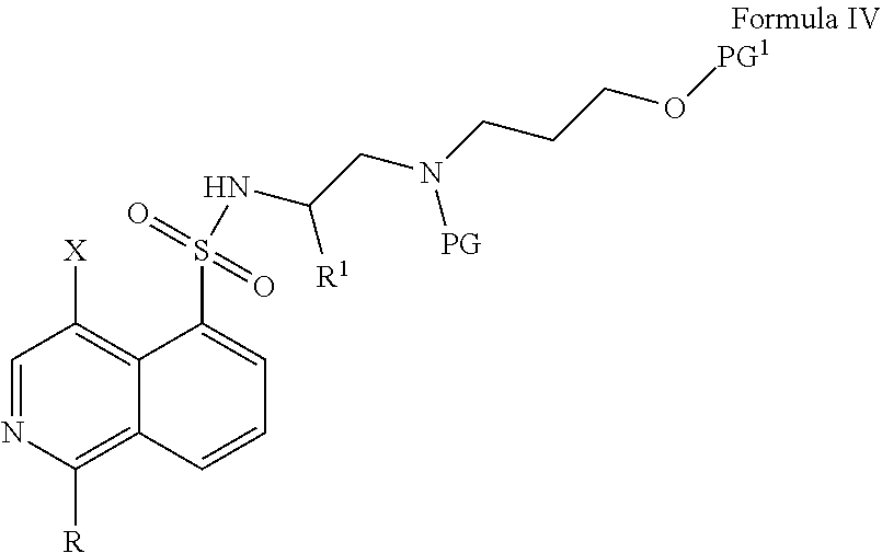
C1=NC([R])=C2C(=C1[X])C(S(=O)(=O)NC(CN(CCCO[PG1])[PG])[R1])=CC=C2
